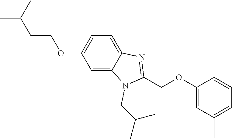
CC(C)CCOC1=CC=C2C(=C1)N(CC(C)C)C(COC1=CC(C)=CC=C1)=N2
